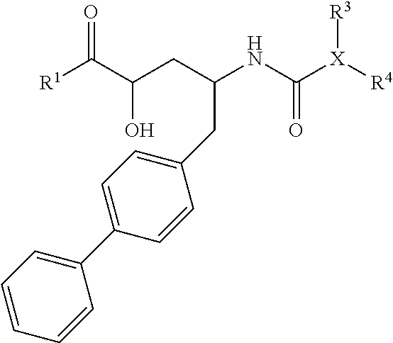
O=C(C(CC(NC([X]([R4])[R3])=O)CC1=CC=C(C2=CC=CC=C2)C=C1)O)[R1]
